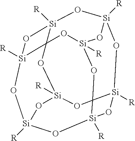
O1[Si]2([R])O[Si]3([R])O[Si]4([R])OC25[Si]1([R])O[Si]1([R])O[Si]2([R])O[Si]([R])(O3)C2(O[Si]([R])(O5)O1)O4
